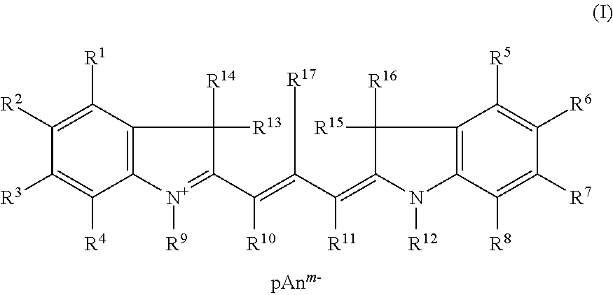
C12=C(C([R1])=C([R2])C([R3])=C1[R4])C([R13])([R14])C(C(=C([R17])C(=C1C([R15])([R16])C3=C(N1[R12])C([R8])=C([R7])C([R6])=C3[R5])[R11])[R10])=[N+]2[R9]
